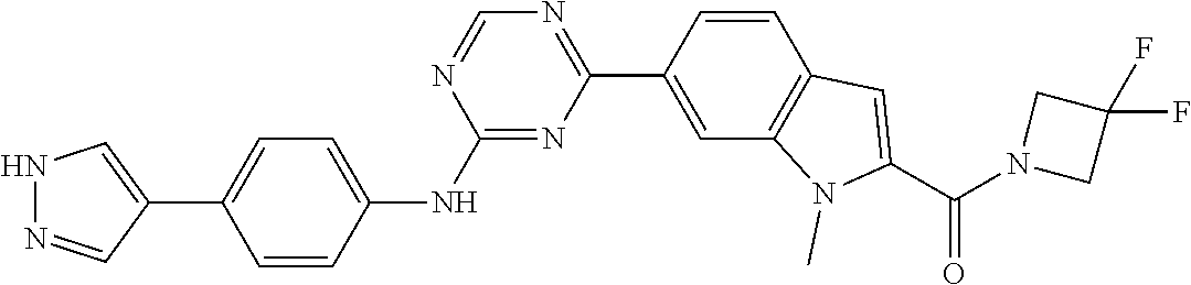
N1N=CC(C2=CC=C(NC3=NC(C4=CC5=C(C=C4)C=C(C(N4CC(F)(F)C4)=O)N5C)=NC=N3)C=C2)=C1
